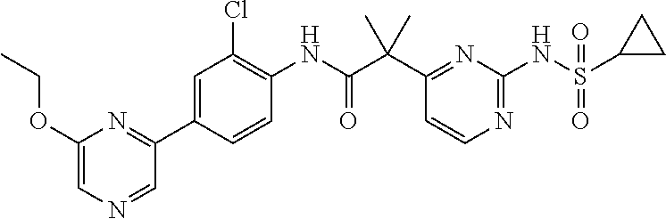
C1(C(C(NC2=C(Cl)C=C(C3=NC(OCC)=CN=C3)C=C2)=O)(C)C)=NC(NS(C2CC2)(=O)=O)=NC=C1
